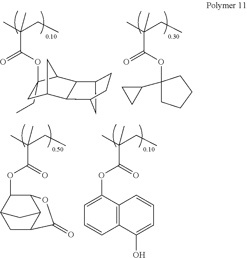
C1(CC)(OC(C(CC)(C)C)=O)CC2CC1C1C3CCC(C21)C3.C(CC)(C)(C)C(OC1(C2CC2)CCCC1)=O.C(CC)(C)(C)C(=O)OC1C2C3C(CC1C3)C(=O)O2.C(CC)(C)(C)C(=O)OC1=CC=CC2=C1C=CC=C2O
